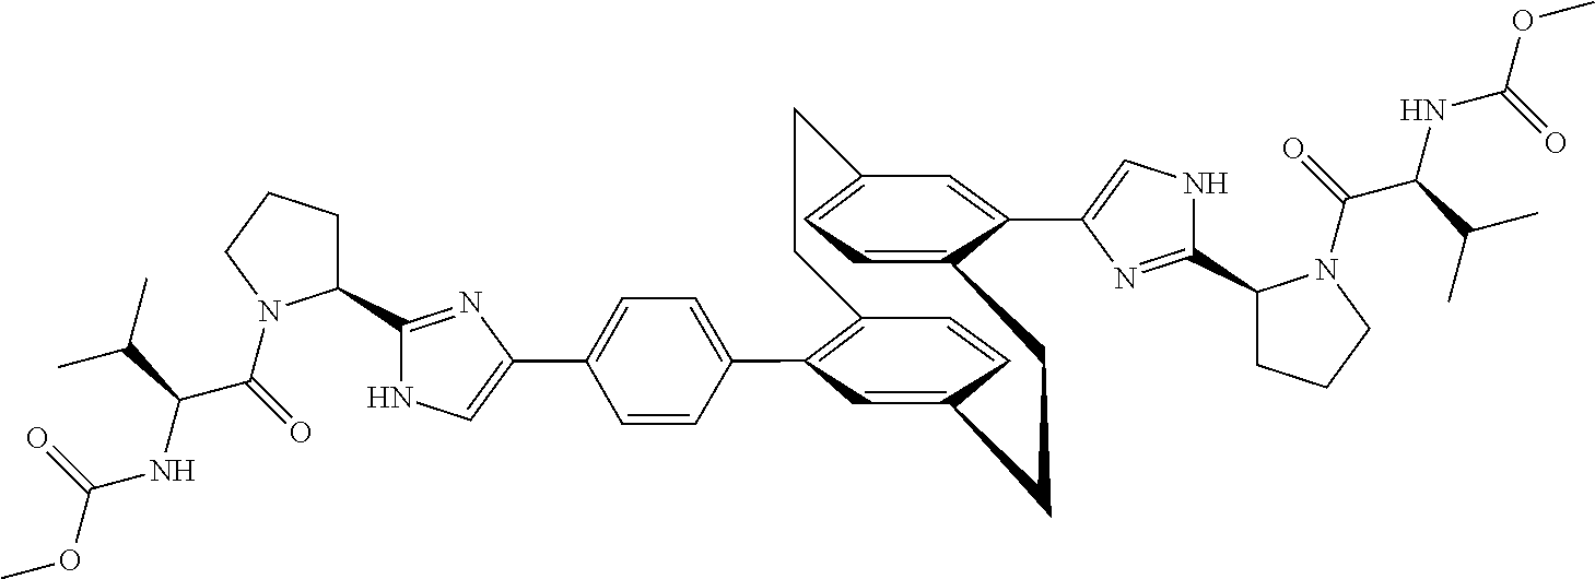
C12=C(C3=CC=C(C4=CNC(C5CCCN5C(=O)C(NC(OC)=O)C(C)C)=N4)C=C3)C=C(C=C1)CCC1=CC=C(C=C1C1=CNC(C3CCCN3C(=O)C(NC(OC)=O)C(C)C)=N1)CC2
